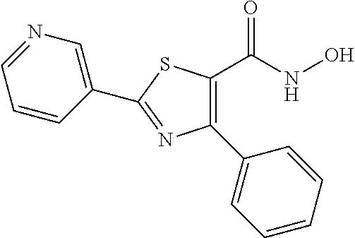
C1(C2=CC=CC=C2)=C(C(NO)=O)SC(C2=CN=CC=C2)=N1
